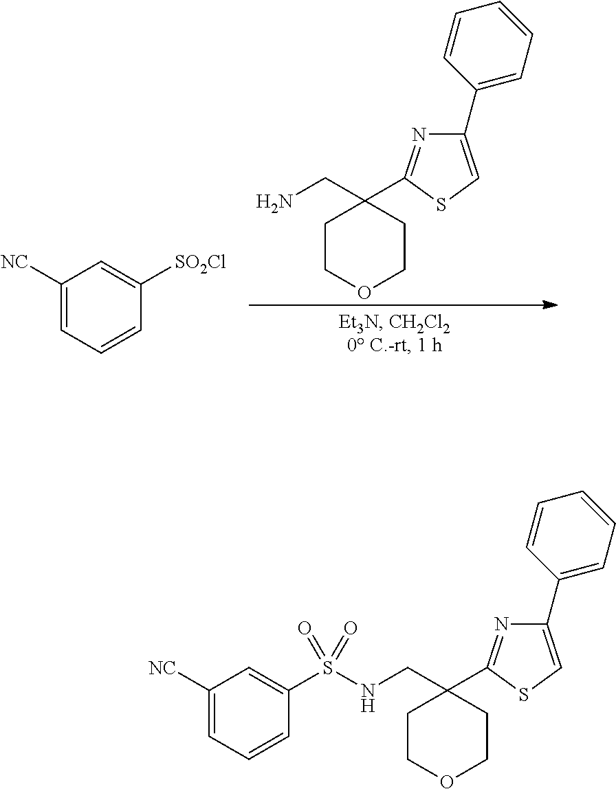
C1([NC])=CC=CC([SO2Cl])=C1.NCC1(C2=NC(C3=CC=CC=C3)=CS2)CCOCC1.N(CC1(C2=NC(C3=CC=CC=C3)=CS2)CCOCC1)S(C1=CC([NC])=CC=C1)(=O)=O
